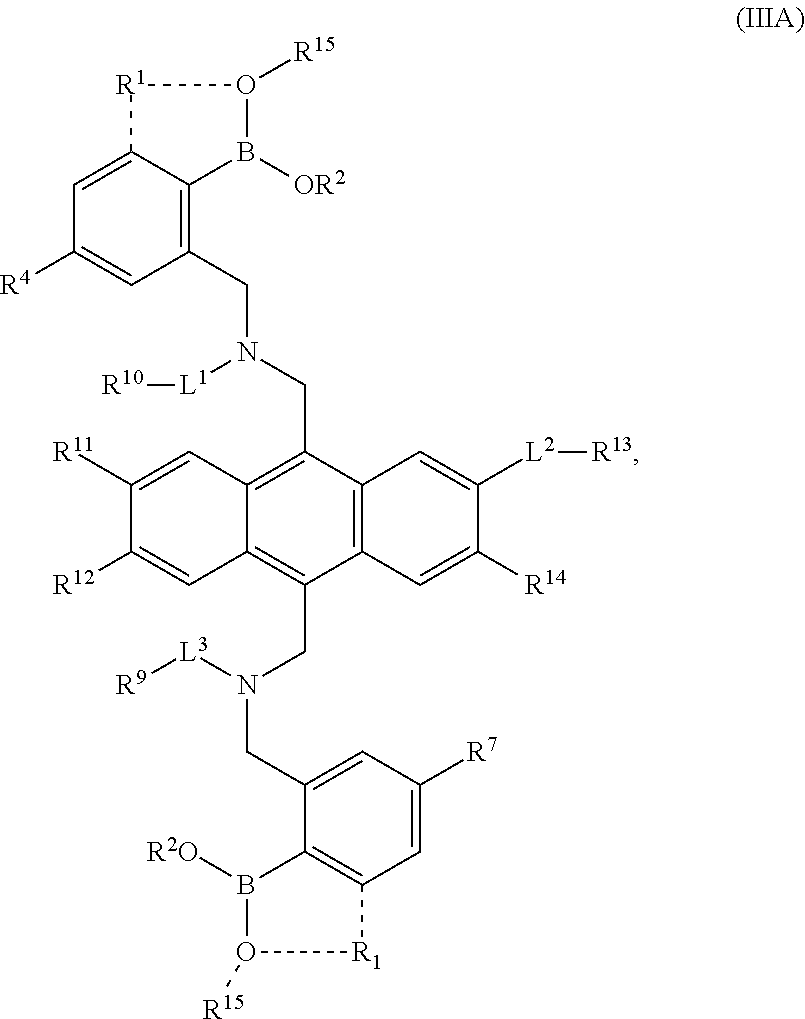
C1(CN(CC2=C3C(=C(CN(CC4=CC([R7])=CC5=C4B([R2O])O([R15])[R1]5)[L3][R9])C4=C2C=C([L2][R13])C([R14])=C4)C=C([R12])C([R11])=C3)[L1][R10])=C2C(=CC([R4])=C1)[R1]O([R15])B2[OR2]
